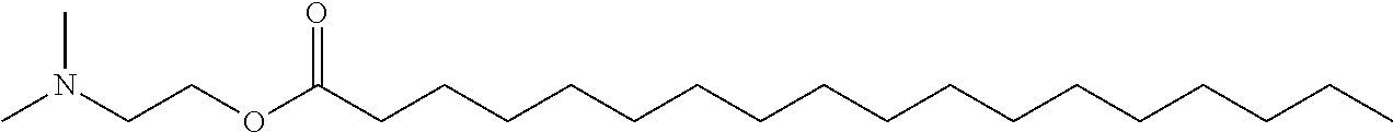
C(CCCCCCCCCCCCCCC(OCCN(C)C)=O)CC
